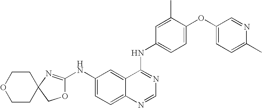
O(C1=CC=C(NC2=NC=NC3=CC=C(NC4=NC5(CO4)CCOCC5)C=C23)C=C1C)C1=CC=C(C)N=C1
